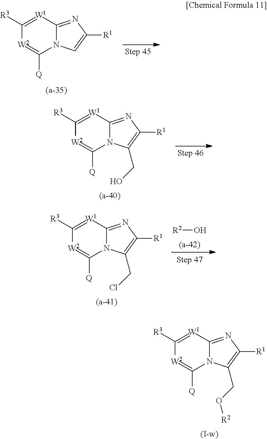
C1([R3])=[W1]C2=NC([R1])=CN2C([Q])=[W2]1.C1([R3])=[W1]C2=NC([R1])=C(CO)N2C([Q])=[W2]1.C1([R3])=[W1]C2=NC([R1])=C(CCl)N2C([Q])=[W2]1.[R2]O.C1([R3])=[W1]C2=NC([R1])=C(CO[R2])N2C([Q])=[W2]1
